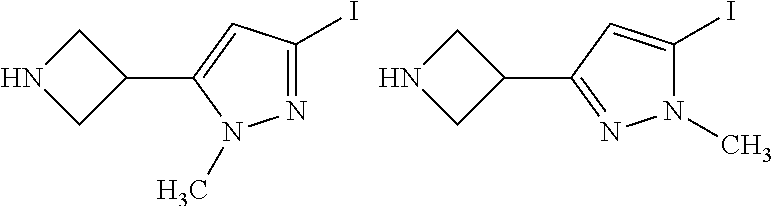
N1=C(I)C=C(C2CNC2)N1C.N1(C)C(I)=CC(C2CNC2)=N1
